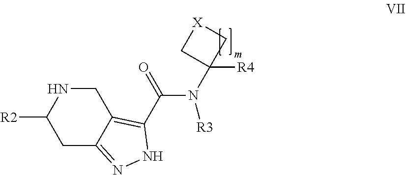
C1([R2])CC2=NNC(C(N(C3([R4])C[X]C3)[R3])=O)=C2CN1
